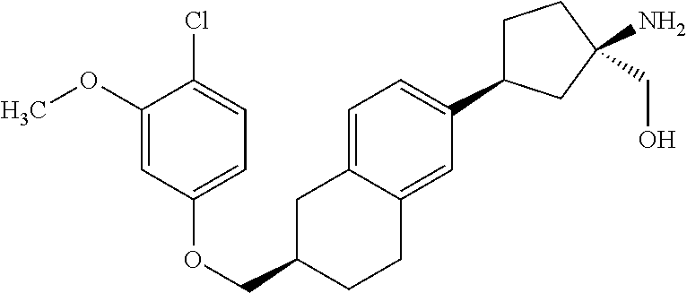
O(CC1CC2=CC=C(C3CCC(N)(CO)C3)C=C2CC1)C1=CC=C(Cl)C(OC)=C1
